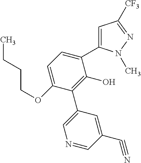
C1(OCCCC)=CC=C(C2=CC([CF3])=NN2C)C(O)=C1C1=CN=CC(C#N)=C1
